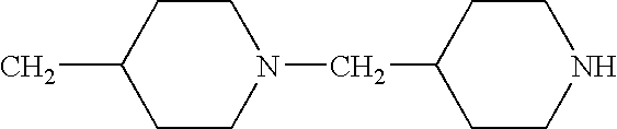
CC1CCN(CC2CCNCC2)CC1
